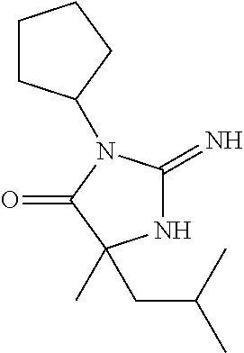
N1C(=N)N(C2CCCC2)C(=O)C1(C)CC(C)C
